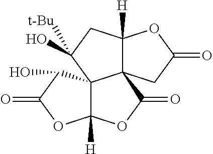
C12([H])OC(=O)CC13C1(C(O)([t-Bu])C2)C([H])(OC(=O)C1O)OC3=O
